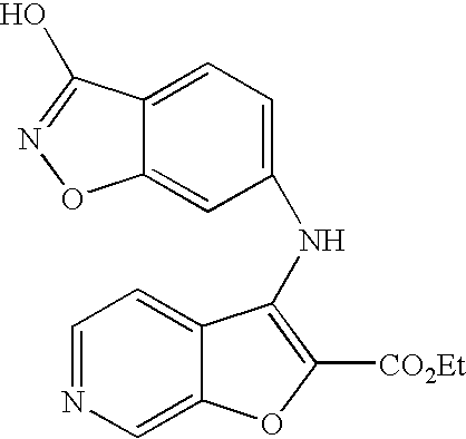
C1=NC=C2C(=C1)C(NC1=CC=C3C(=C1)ON=C3O)=C([CO2Et])O2
